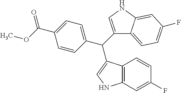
C1=CC(C(C2=CNC3=C2C=CC(F)=C3)C2=CNC3=CC(F)=CC=C23)=CC=C1C(OC)=O
